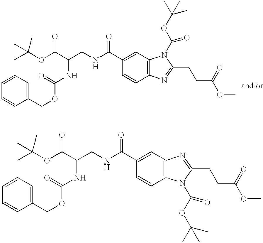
C12=C(C=CC(C(NCC(C(OC(C)(C)C)=O)NC(OCC3=CC=CC=C3)=O)=O)=C1)N(C(OC(C)(C)C)=O)C(CCC(OC)=O)=N2.C12=C(N=C(CCC(OC)=O)N1C(OC(C)(C)C)=O)C=CC(C(NCC(C(OC(C)(C)C)=O)NC(OCC1=CC=CC=C1)=O)=O)=C2
